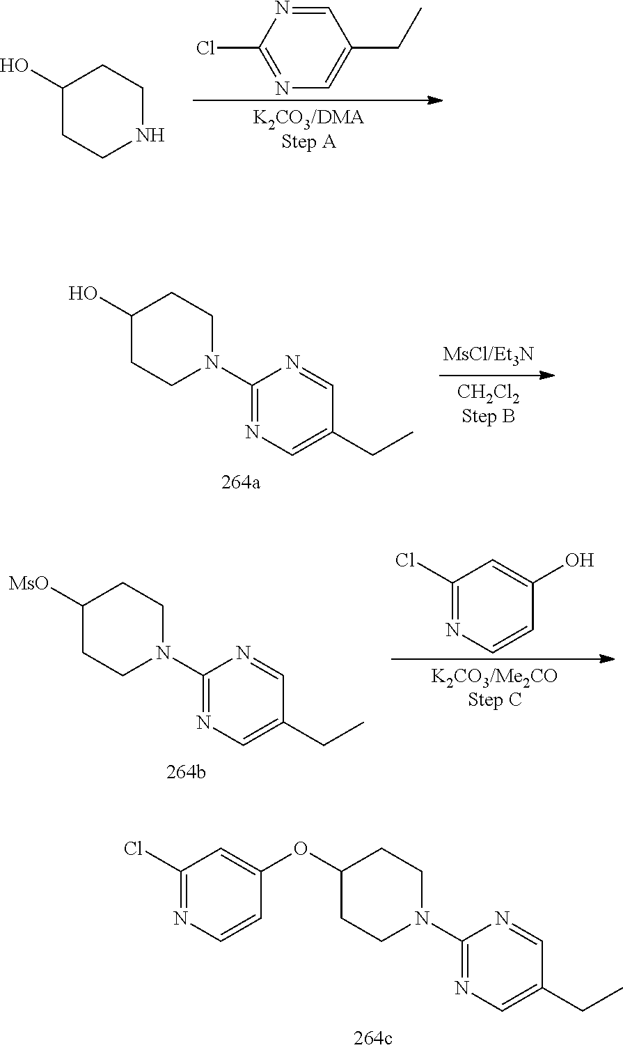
C1(O)CCNCC1.C1=NC(Cl)=NC=C1CC.C1(O)CCN(C2=NC=C(CC)C=N2)CC1.C1([MsO])CCN(C2=NC=C(CC)C=N2)CC1.C1(Cl)=NC=CC(O)=C1.C1(OC2=CC(Cl)=NC=C2)CCN(C2=NC=C(CC)C=N2)CC1
